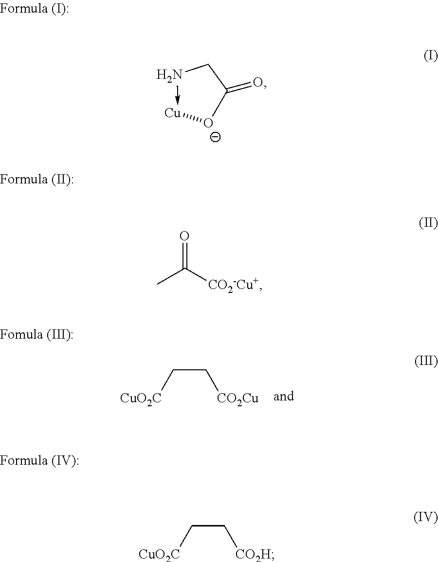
C(C[CO2Cu])[CuO2C].C(C[CO2H])[CuO2C].N1->[Cu][O-]C(=O)C1.CC([CO2-Cu+])=O
